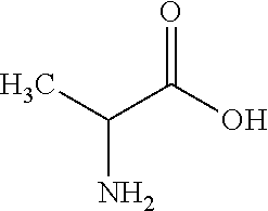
O=C(O)C(C)N
